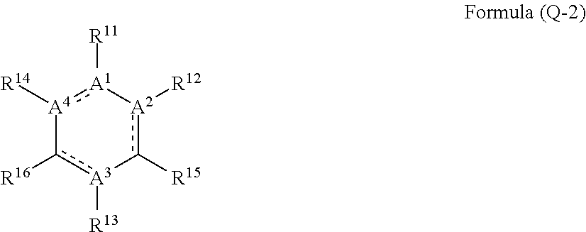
c1([R16])[A3]([R13])-c([R15])[A2]([R12])[A1]([R11]):[A4]-1[R14]
